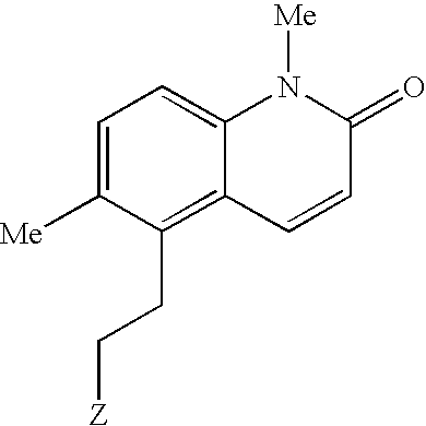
C1=C([Me])C(CC[Z])=C2C(=C1)N([Me])C(=O)C=C2
